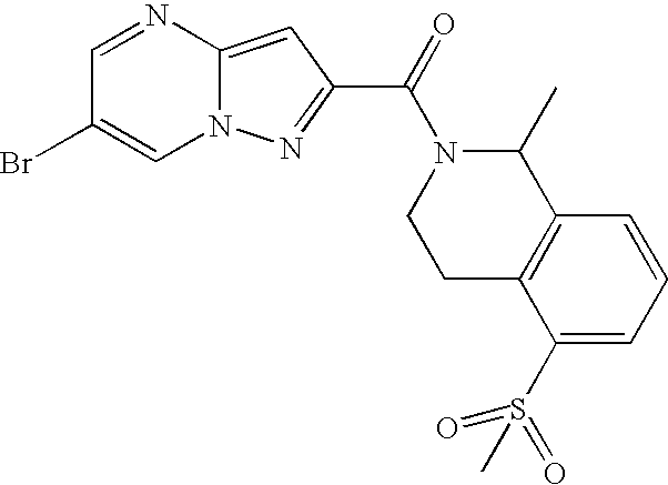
N1=CC(Br)=CN2C1=CC(C(=O)N1CCC3=C(C1C)C=CC=C3S(C)(=O)=O)=N2
